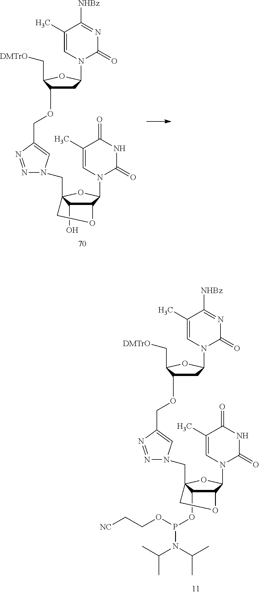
C1(C)=CN(C2C3C(OP(OCC[NC])N(C(C)C)C(C)C)C(CN4N=NC(COC5CC(N6C=C(C)C([NHBz])=NC6=O)OC5C[DMTrO])=C4)(O2)CO3)C(=O)NC1=O.C1(C)=CN(C2C3C(O)C(CN4N=NC(COC5CC(N6C=C(C)C([NHBz])=NC6=O)OC5C[DMTrO])=C4)(O2)CO3)C(=O)NC1=O
